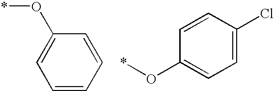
C1=CC=CC(O*)=C1.C1=C(Cl)C=CC(O*)=C1
